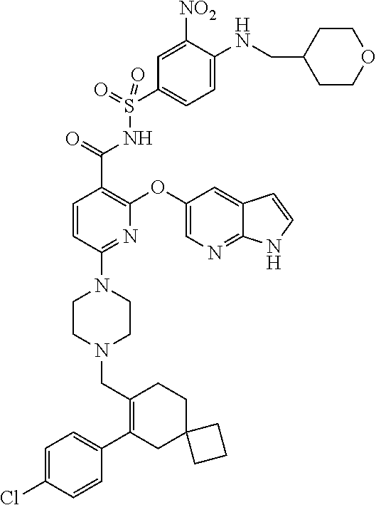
C1=C(Cl)C=CC(C2=C(CN3CCN(C4=NC(OC5=CN=C6C(=C5)C=CN6)=C(C(=O)NS(C5=CC=C(NCC6CCOCC6)C([NO2])=C5)(=O)=O)C=C4)CC3)CCC3(C2)CCC3)=C1
